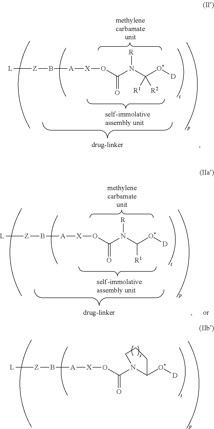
[L][Z]B[A][X]OC(N1C([O*][D])CCC1)=O.[L][Z]B[A][X]OC(N(C([O*][D])([R2])[R1])[R])=O.[L][Z]B[A][X]OC(N(C([O*][D])[R1])[R])=O
